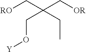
[RO]CC(C[OR])(CO[Y])CC
